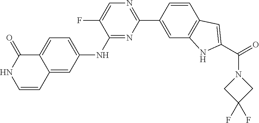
C1(NC2=CC=C3C(=C2)C=CNC3=O)=NC(C2=CC3=C(C=C2)C=C(C(=O)N2CC(F)(F)C2)N3)=NC=C1F
